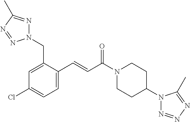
N1(CC2=CC(Cl)=CC=C2C=CC(N2CCC(N3N=NN=C3C)CC2)=O)N=C(C)N=N1
